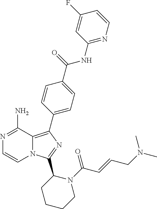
C12=C(C3=CC=C(C(=O)NC4=NC=CC(F)=C4)C=C3)N=C(C3CCCCN3C(=O)C=CCN(C)C)N1C=CN=C2N
